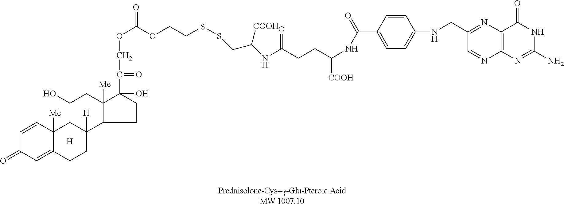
C1=CC(C(=O)NC([COOH])CCC(=O)NC(CSSCCOC(OCC(=O)C2(O)C3([Me])CC(O)C4([H])C([H])(CCC5=CC(=O)C=CC45[Me])C3CC2)=O)[COOH])=CC=C1NCC1=NC2=C(N=C1)N=C(N)NC2=O
